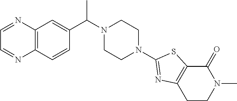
C1(N2CCN(C(C3=CC4=C(C=C3)N=CC=N4)C)CC2)=NC2=C(S1)C(=O)N(C)CC2
